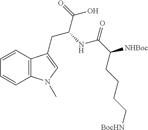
C12=C(C=CC=C1)C(CC(C(O)=O)NC(C(CCCC[BocHN])[NHBoc])=O)=CN2C
